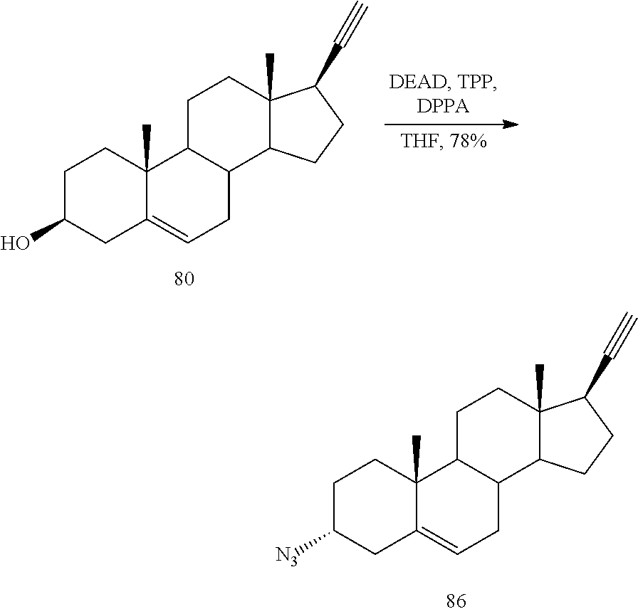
C1C([N3])CC2=CCC3C(C2(C)C1)CCC1(C)C3CCC1C#C.C1C(O)CC2=CCC3C(C2(C)C1)CCC1(C)C3CCC1C#C
